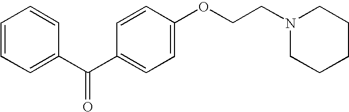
C1(C(C2=CC=C(OCCN3CCCCC3)C=C2)=O)=CC=CC=C1
